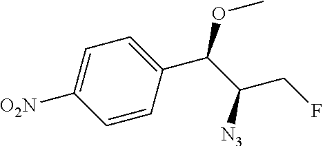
C1=C([O2N])C=CC(C(C([N3])CF)OC)=C1
